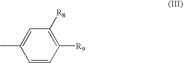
CC1=CC([R8])=C([R9])C=C1
